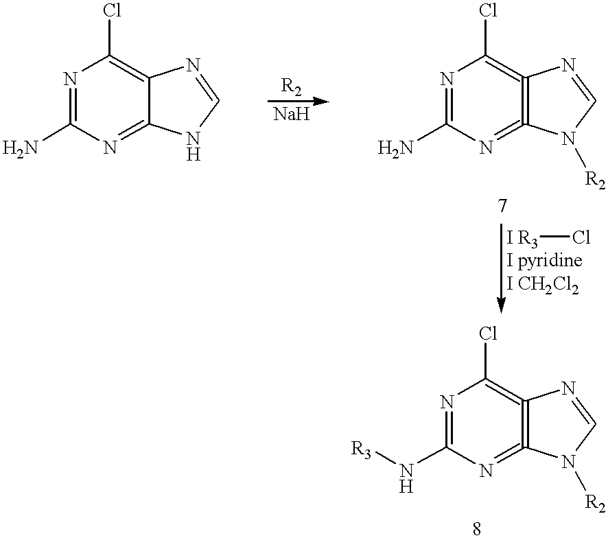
N1=C(N)N=C2C(=C1Cl)N=CN2.N1=C(N)N=C2=C(=C1Cl)N=CN2[R2].[I R3]Cl.N1=C(N[R3])N=C2=C(=C1Cl)N=CN2[R2]
